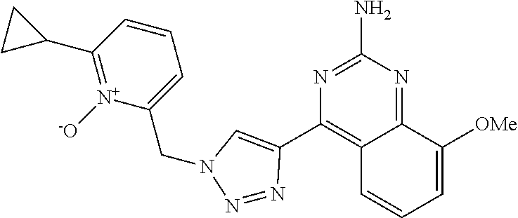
C1=CC(C2CC2)=[N+]([-O])C(CN2N=NC(C3=C4C(=NC(N)=N3)C([OMe])=CC=C4)=C2)=C1
